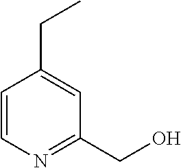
C1=CN=C(CO)C=C1CC
